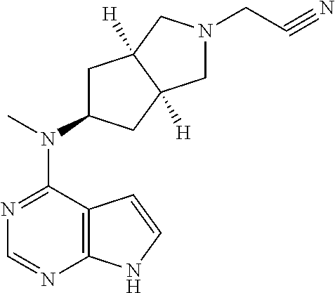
N1=C(N(C)C2CC3([H])C([H])(C2)CN(CC#N)C3)C2=C(N=C1)NC=C2
